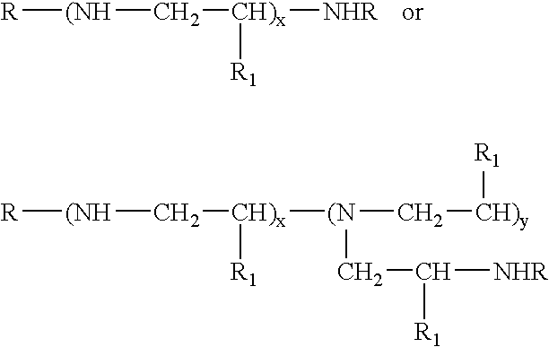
[R][(NH]C[CH)x]([NHR])[R1].[R][(NH]C[CH)x]([(N](C[CH)y][R1])CC([R1])[NHR])[R1]
